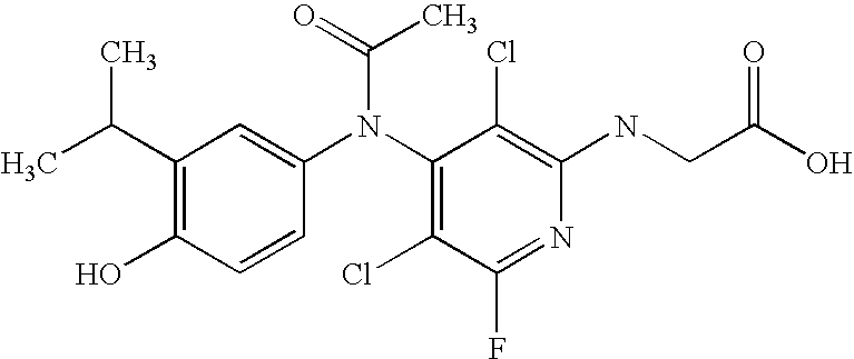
N(C1=C(Cl)C(N(C2=CC(C(C)C)=C(O)C=C2)C(C)=O)=C(Cl)C(F)=N1)CC(O)=O
